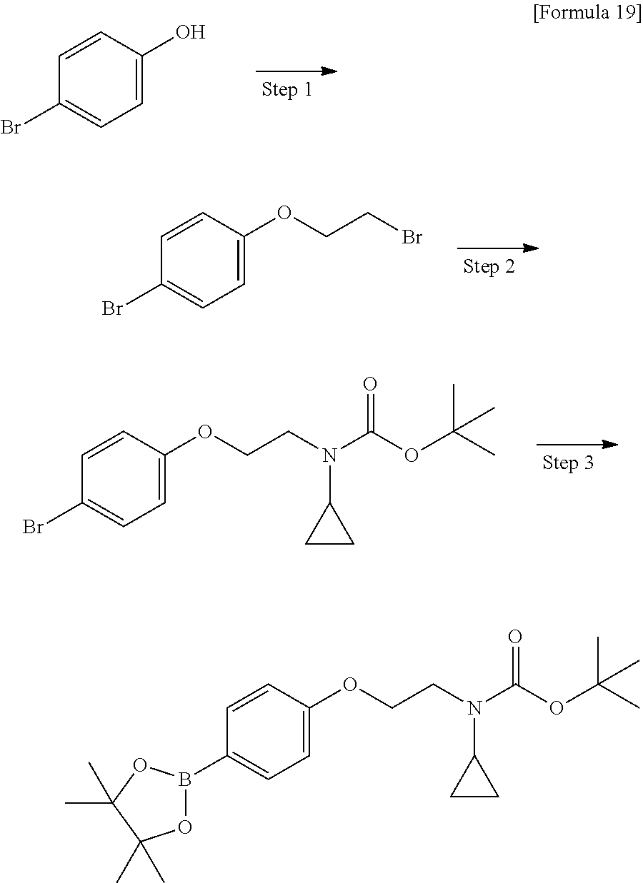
C1=C(O)C=CC(Br)=C1.C1=C(OCCBr)C=CC(Br)=C1.C1=C(OCCN(C(OC(C)(C)C)=O)C2CC2)C=CC(Br)=C1.C1=C(OCCN(C(OC(C)(C)C)=O)C2CC2)C=CC(B2OC(C)(C)C(C)(C)O2)=C1
